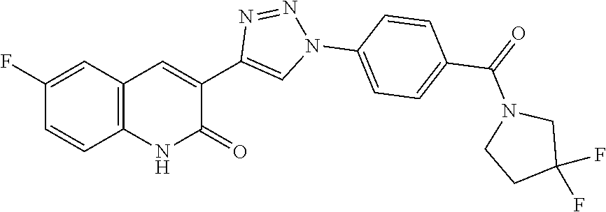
C12=C(C=C(F)C=C1)C=C(C1=CN(C3=CC=C(C(=O)N4CCC(F)(F)C4)C=C3)N=N1)C(=O)N2
